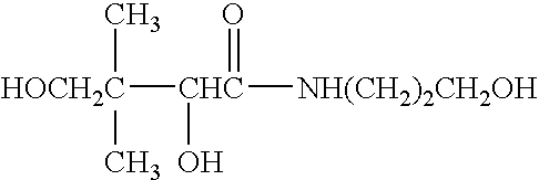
C[HOCH2C](C)[CHC](O)(=O)[NH(CH2)2CH2OH]
